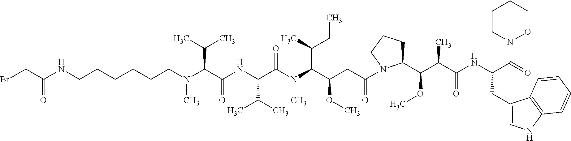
N(CCCCCCN(C(C(NC(C(N(C(C(CC(=O)N1C(C(C(C(NC(C(=O)N2OCCCC2)CC2=CNC3=C2C=CC=C3)=O)C)OC)CCC1)OC)C(C)CC)C)=O)C(C)C)=O)C(C)C)C)C(CBr)=O
